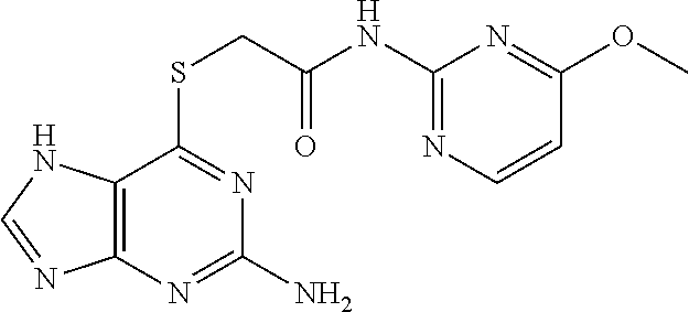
C12=C(N=C(N)N=C1SCC(NC1=NC=CC(OC)=N1)=O)N=CN2
